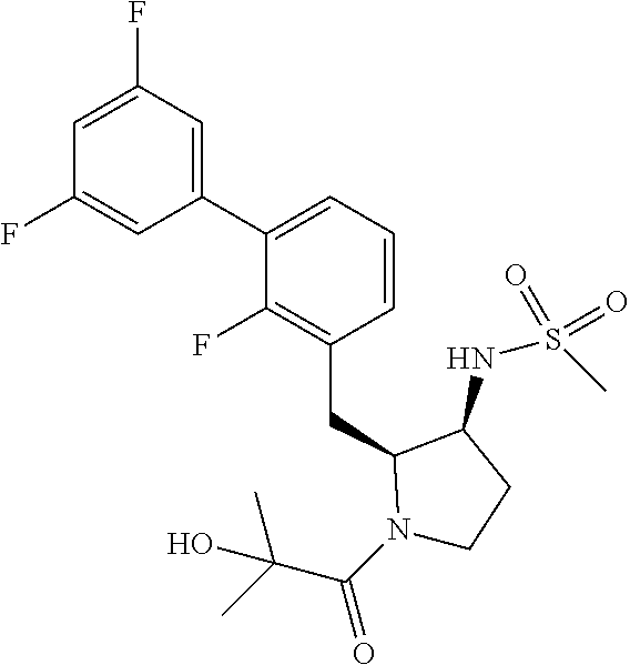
C1(C2=CC=CC(CC3N(C(C(C)(C)O)=O)CCC3NS(C)(=O)=O)=C2F)=CC(F)=CC(F)=C1
